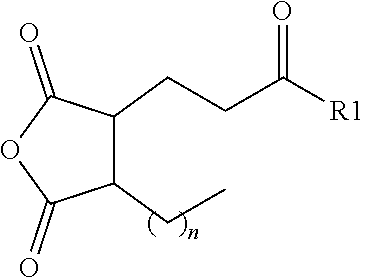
C1(CC)C(CCC([R1])=O)C(=O)OC1=O
